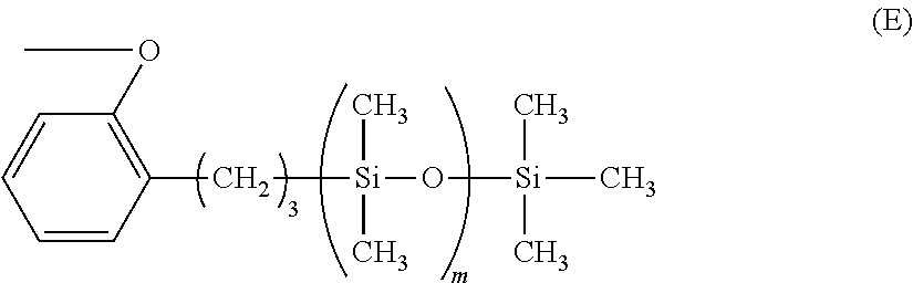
C1(C[Si](O[Si](C)(C)C)(C)C)=C(OC)C=CC=C1
